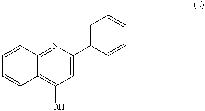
C12=NC(C3=CC=CC=C3)=CC(O)=C1C=CC=C2
